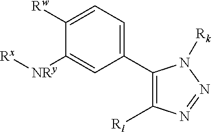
C1([Rw])=CC=C(C2=C([Rl])N=NN2[Rk])C=C1[NRy][Rx]
